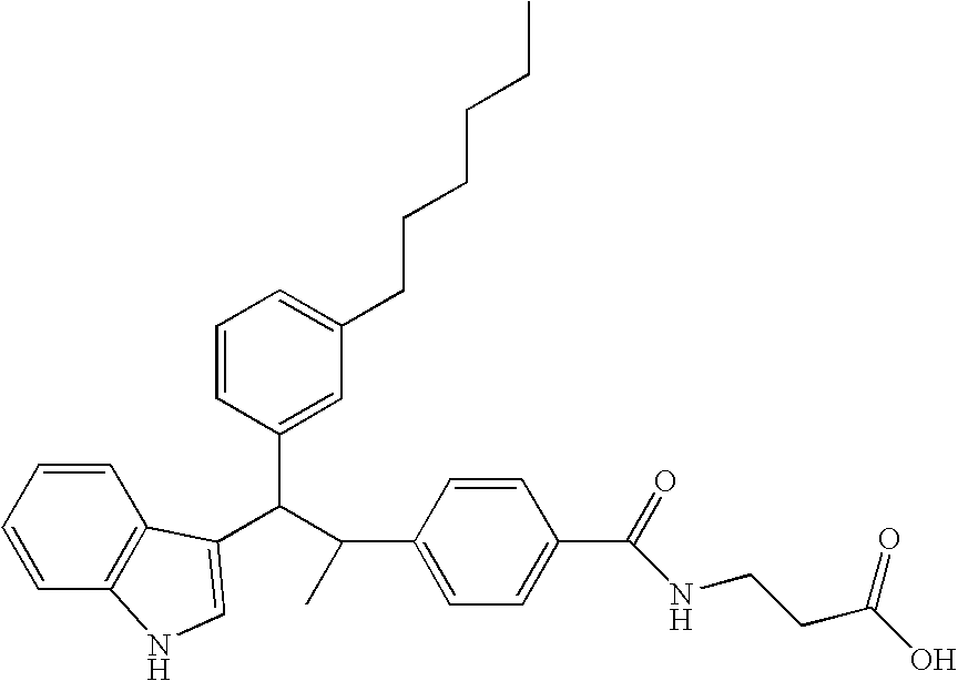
C1=CC(C(C(C2=CC=C(C(=O)NCCC(O)=O)C=C2)C)C2=CNC3=C2C=CC=C3)=CC(CCCCCC)=C1
